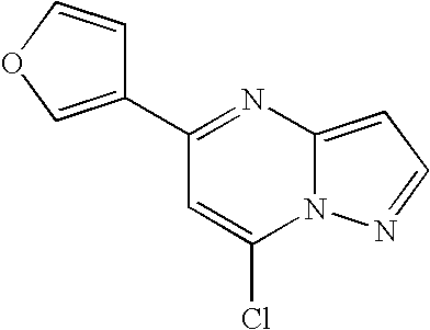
C1(C2=COC=C2)=NC2=CC=NN2C(Cl)=C1
